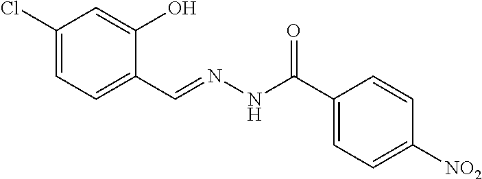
C1(Cl)=CC=C(C=NNC(=O)C2=CC=C([NO2])C=C2)C(O)=C1
